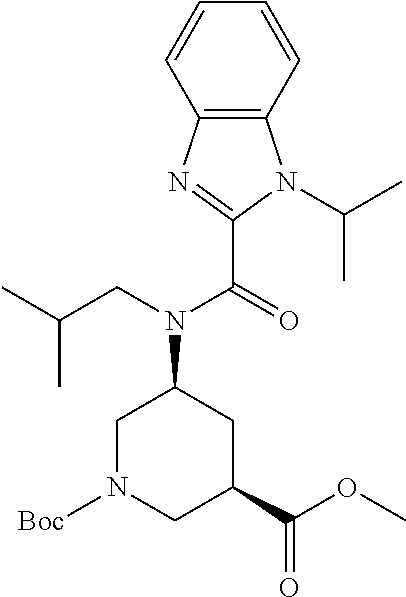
C12=C(C=CC=C1)N(C(C)C)C(C(=O)N(CC(C)C)C1CN([Boc])CC(C(OC)=O)C1)=N2
